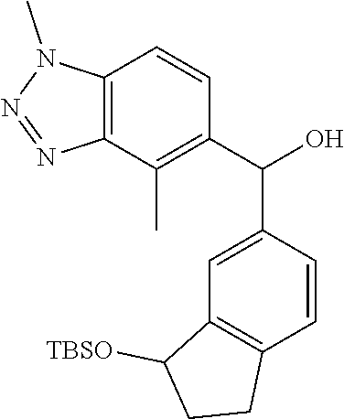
C1(C(C2=C(C)C3=C(C=C2)N(C)N=N3)O)=CC2=C(C=C1)CCC2[TBSO]
